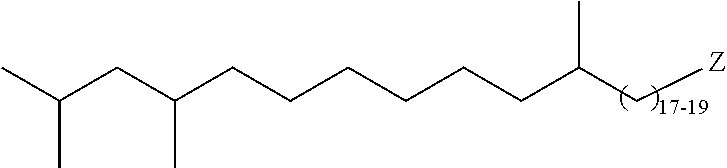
C(CCCCCCC(C[Z])C)(CC(C)C)C
